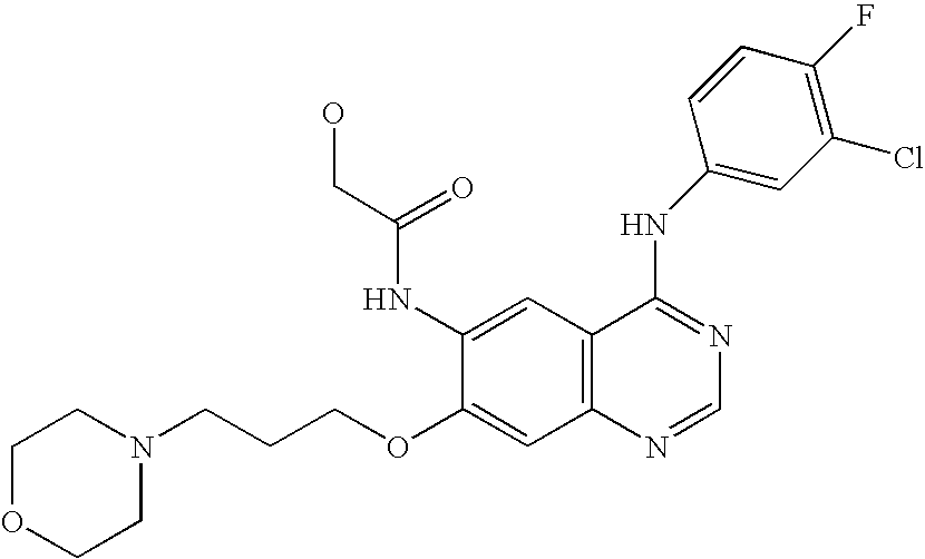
C1(NC(=O)CO)=CC2=C(C=C1OCCCN1CCOCC1)N=CN=C2NC1=CC(Cl)=C(F)C=C1
